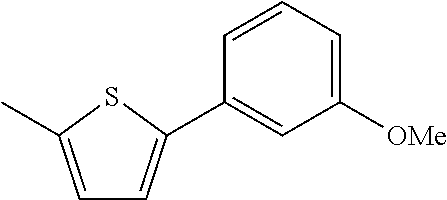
C1=CC=C([OMe])C=C1C1=CC=C(C)S1
